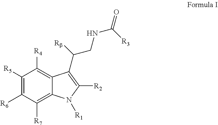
C1([R5])=C([R6])C([R7])=C2C(=C1[R4])C(C(CNC(=O)[R3])[Rb])=C([R2])N2[R1]
